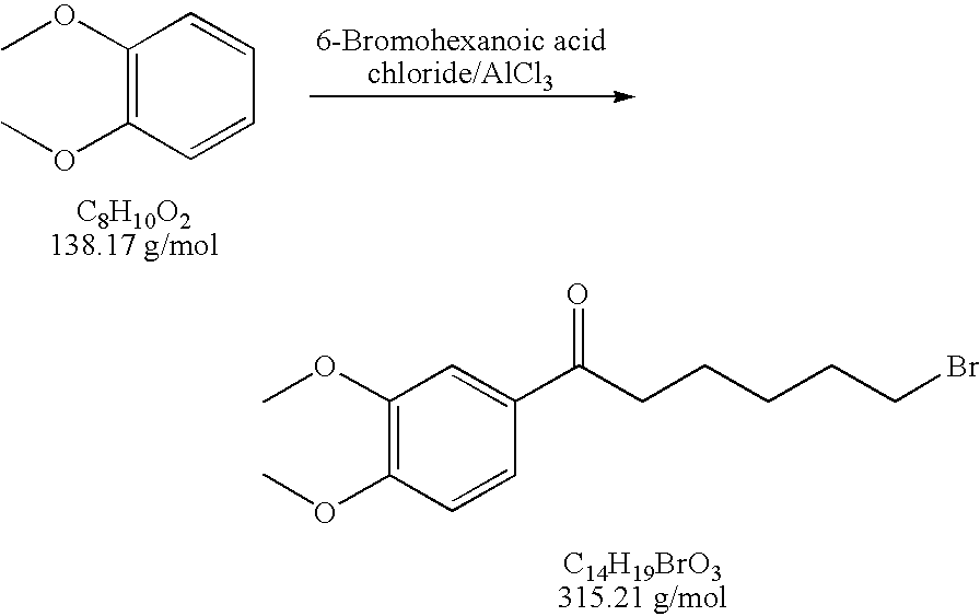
C1(OC)=C(OC)C=CC=C1.C1(OC)=C(OC)C=CC(C(CCCCCBr)=O)=C1
